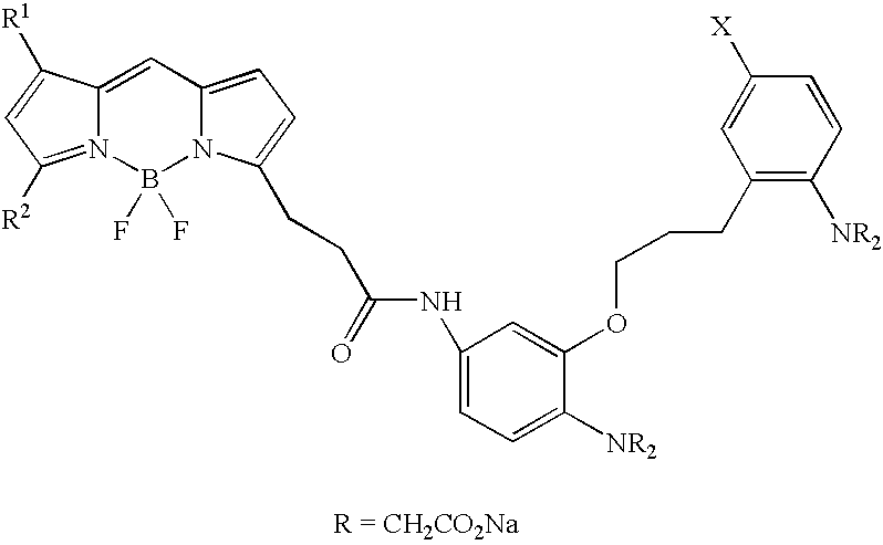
C12=CC3=CC=C(CCC(=O)NC4=CC=C([NR2])C(OCCCC5=C([NR2])C=CC([X])=C5)=C4)N3B(F)(F)N1=C([R2])C=C2[R1]
